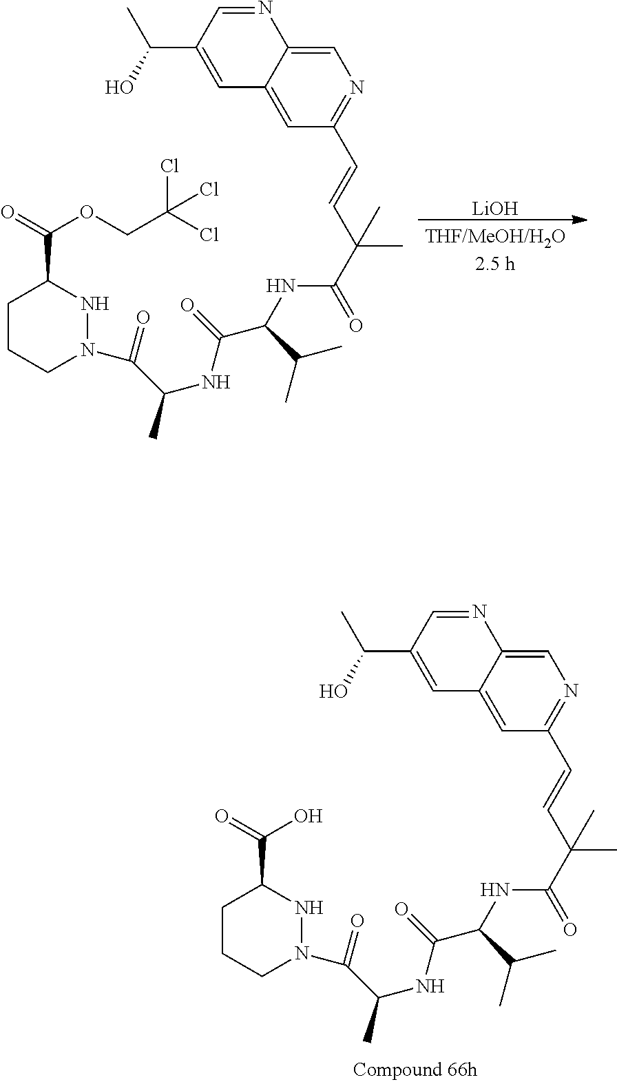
OC(=O)C1CCCN(C(C(NC(=O)C(NC(C(C=CC2=NC=C3C(=C2)C=C(C(O)C)C=N3)(C)C)=O)C(C)C)C)=O)N1.O(C(=O)C1CCCN(C(C(NC(=O)C(NC(C(C=CC2=NC=C3C(=C2)C=C(C(O)C)C=N3)(C)C)=O)C(C)C)C)=O)N1)CC(Cl)(Cl)Cl.[LiOH]
